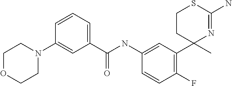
C(NC1=CC(C2(C)N=C(N)SCC2)=C(F)C=C1)(=O)C1=CC=CC(N2CCOCC2)=C1
